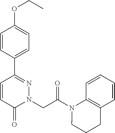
C1=CC(C2=NN(CC(N3CCCC4=C3C=CC=C4)=O)C(=O)C=C2)=CC=C1OCC
